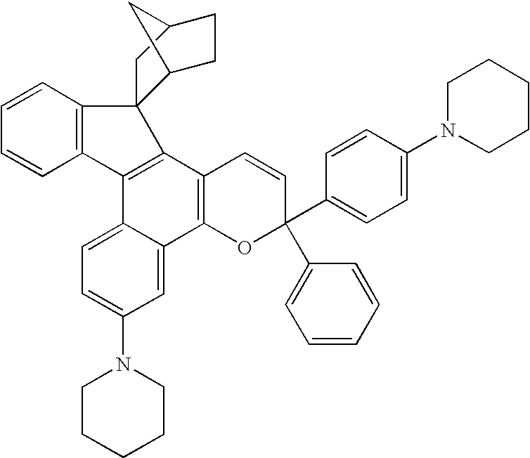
C1=CC2=C(C=C1)C1=C(C3=C(C4=CC(N5CCCCC5)=CC=C14)OC(C1=CC=C(N4CCCCC4)C=C1)(C1=CC=CC=C1)C=C3)C21C2CCC(C1)C2
